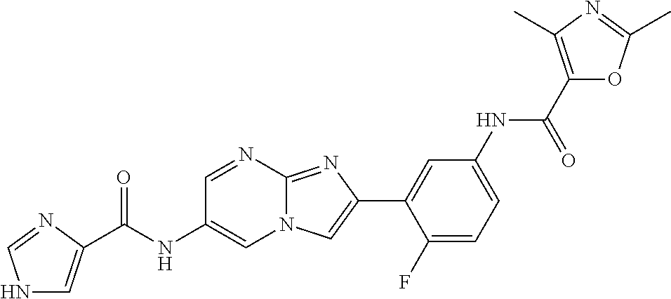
C1=NC2=NC(C3=CC(NC(C4=C(C)N=C(C)O4)=O)=CC=C3F)=CN2C=C1NC(=O)C1=CNC=N1
